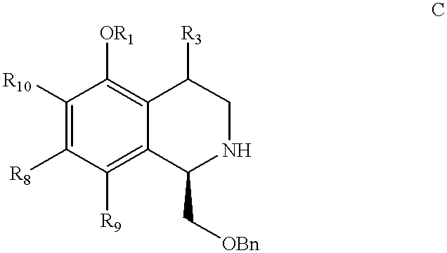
C(C1C2=C([R9])C([R8])=C([R10])C([OR1])=C2C([R3])CN1)[OBn]
